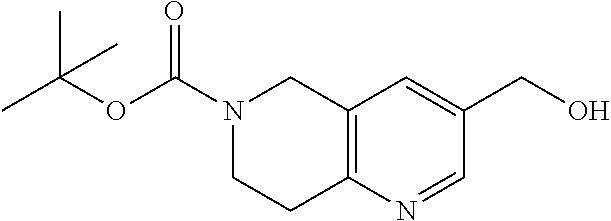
C1(CO)=CC2=C(N=C1)CCN(C(OC(C)(C)C)=O)C2
